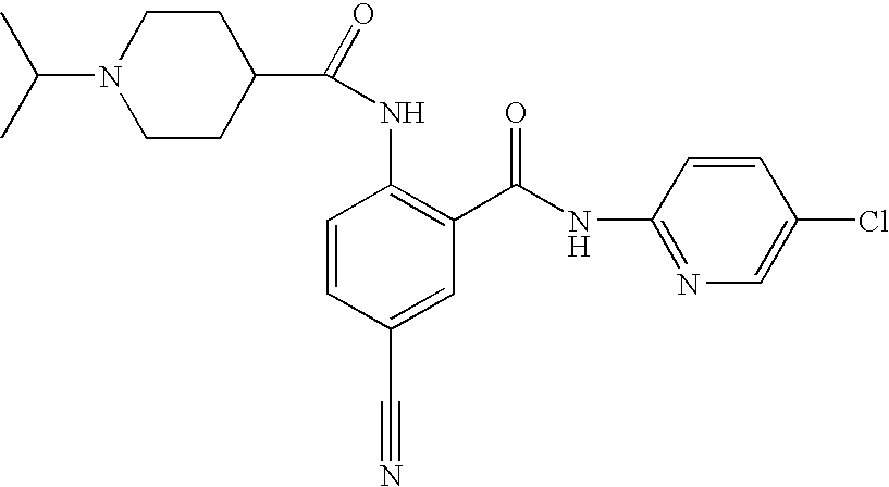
CC(C)N1CCC(C(=O)NC2=C(C(NC3=NC=C(Cl)C=C3)=O)C=C(C#N)C=C2)CC1
